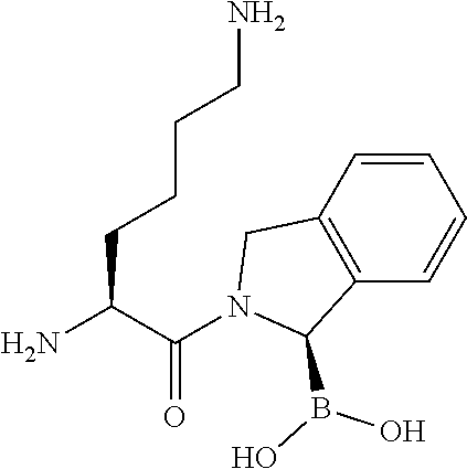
NC(C(N1C(B(O)O)C2=C(C1)C=CC=C2)=O)CCCCN
